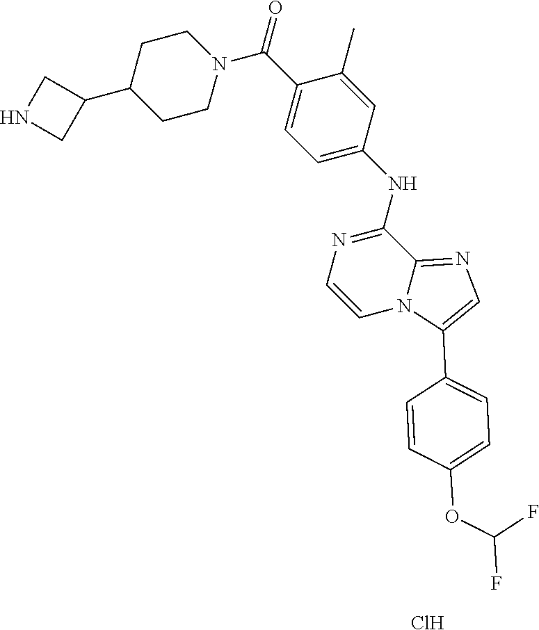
C1(C(=O)N2CCC(C3CNC3)CC2)=CC=C(NC2=NC=CN3C2=NC=C3C2=CC=C(OC(F)F)C=C2)C=C1C.Cl
